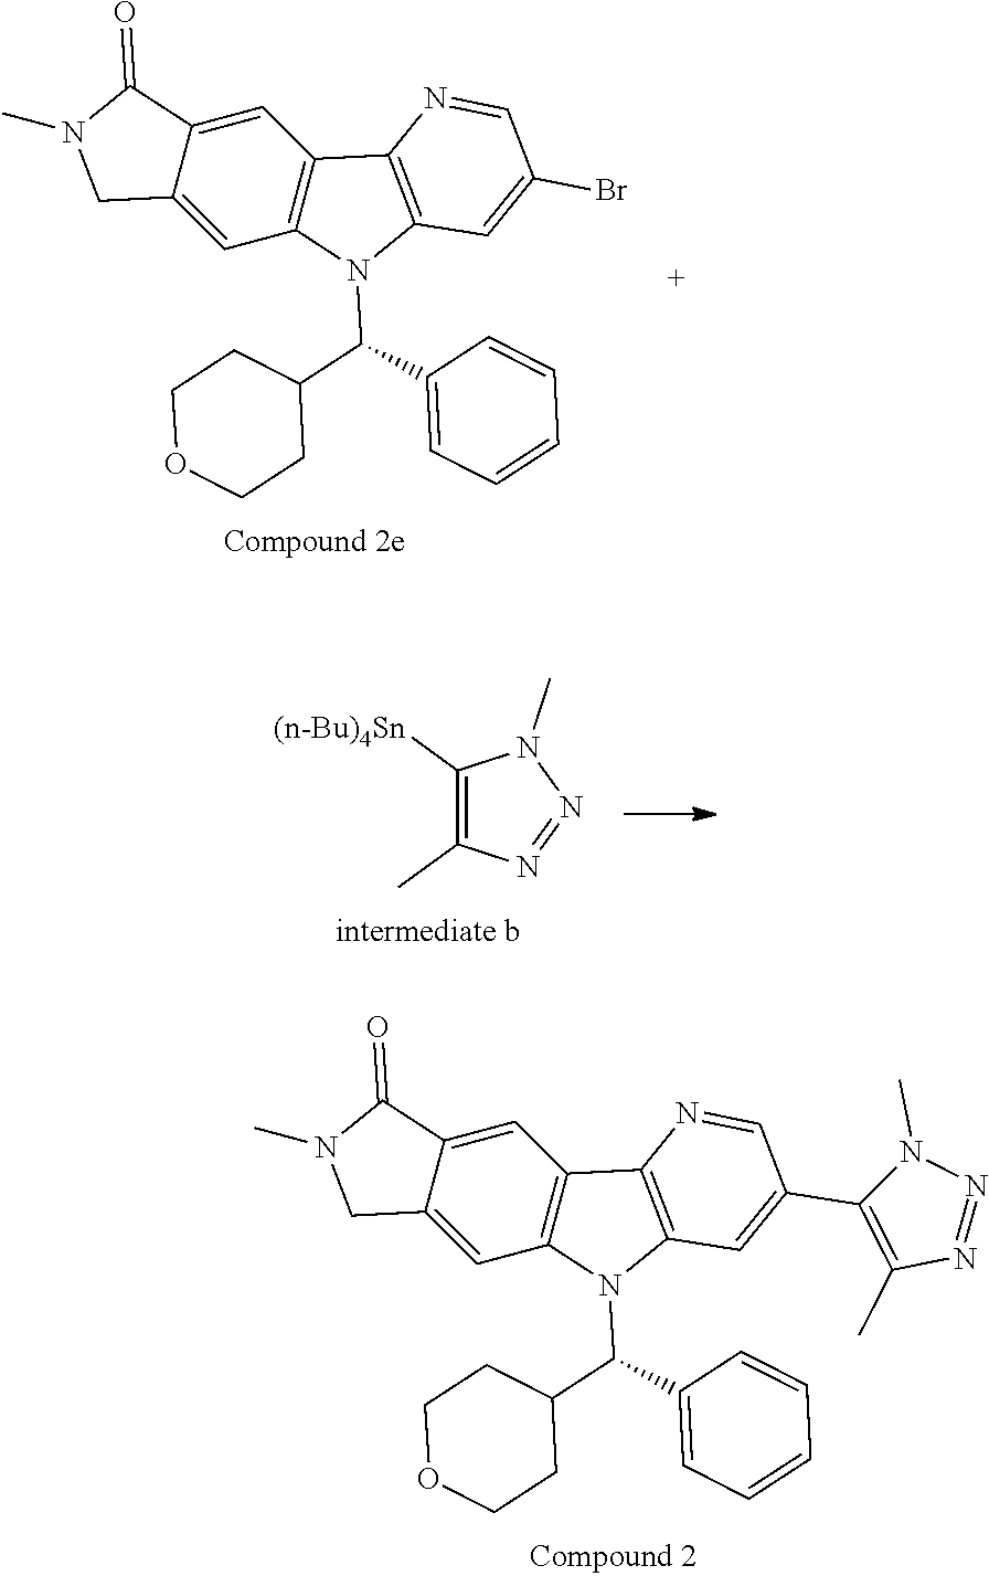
C12=CC3=C(C=C1C(=O)N(C)C2)C1=C(N3C(C2=CC=CC=C2)C2CCOCC2)C=C(C2=C(C)N=NN2C)C=N1.C12=CC3=C(C=C1C(=O)N(C)C2)C1=C(N3C(C2=CC=CC=C2)C2CCOCC2)C=C(Br)C=N1.C1([(n-Bu)4Sn])=C(C)N=NN1C
